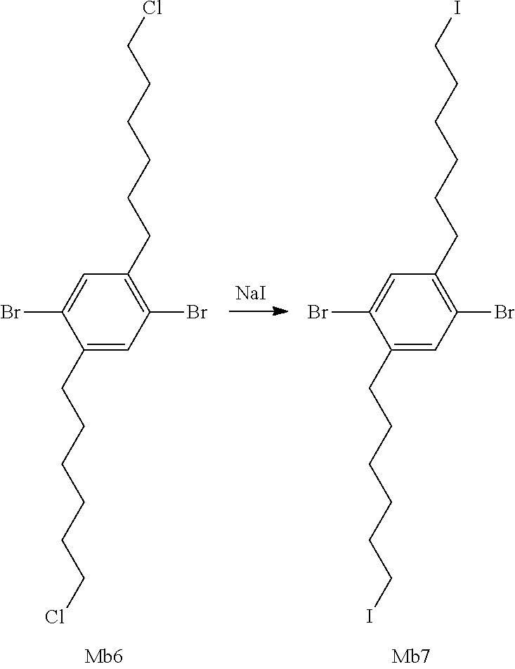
[NaI].C1=C(CCCCCCCl)C(Br)=CC(CCCCCCCl)=C1Br.C1=C(CCCCCCI)C(Br)=CC(CCCCCCI)=C1Br
